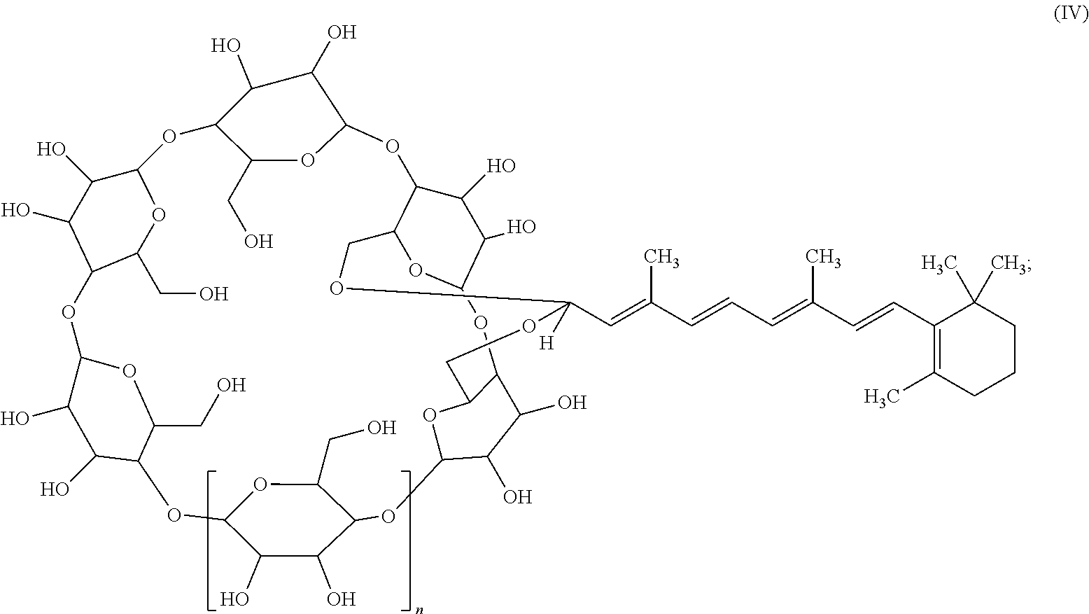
O1C2C(O)C(O)C(C(CO)O2)OC2OC(CO)C(OC3OC(CO)C(C(O)C3O)OC3OC4C(OC5OC(C(OC6OC(CO)C1C(O)C6O)C(O)C5O)COC(C=C(C=CC=C(C)C=CC1=C(C)CCCC1(C)C)C)([H])OC4)C(O)C3O)C(O)C2O
